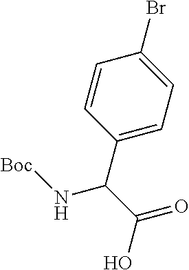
C1=CC(C(C(=O)O)N[Boc])=CC=C1Br
